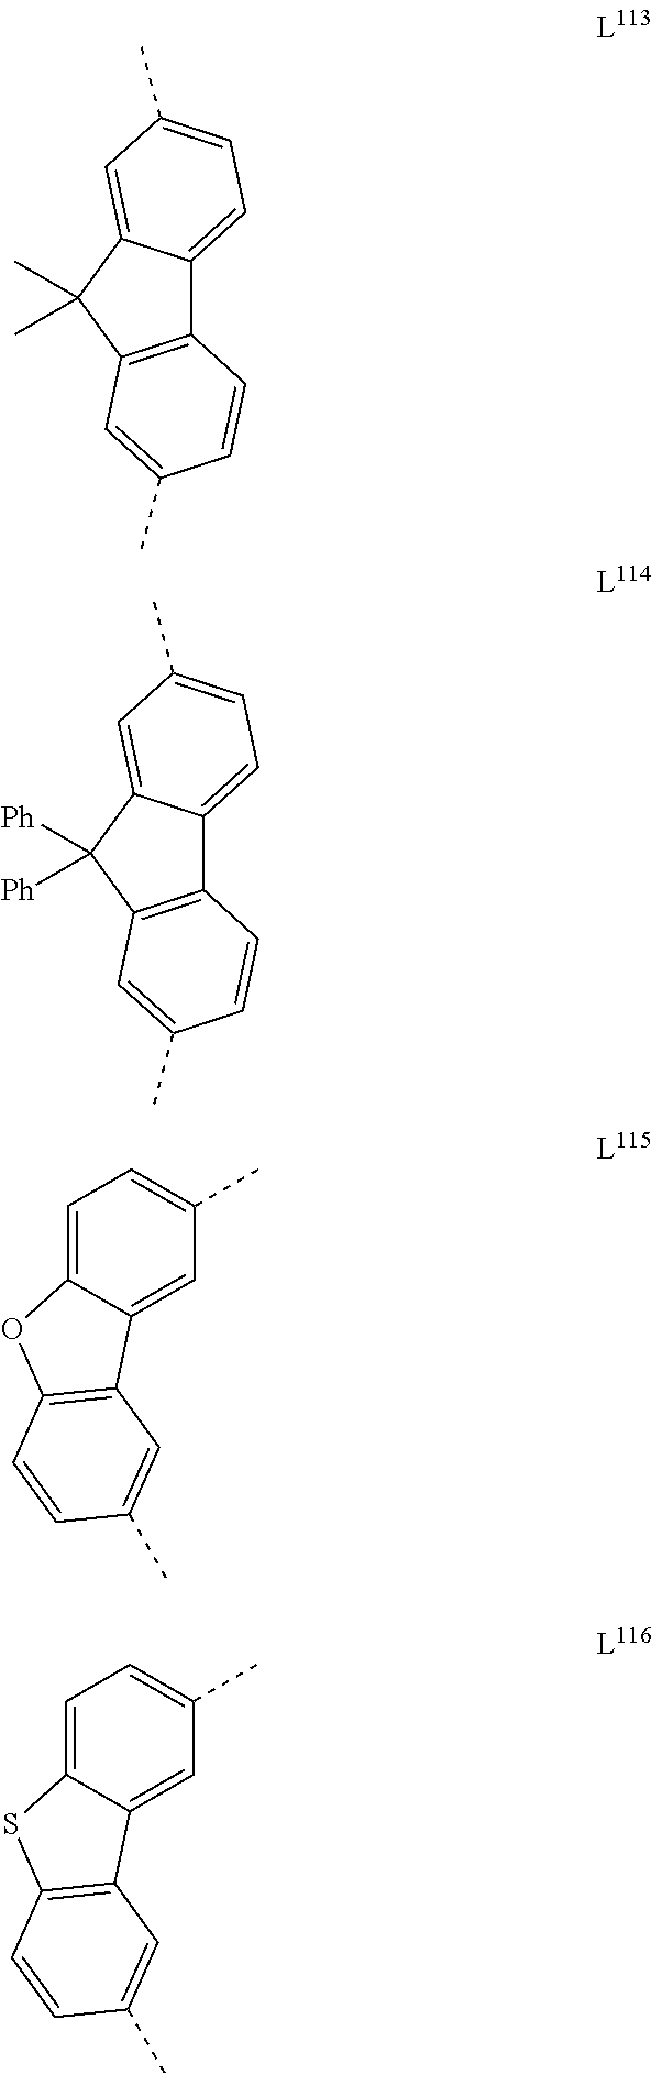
C12=C(C(C)(C)C3=CC(C)=CC=C13)C=C(C)C=C2.C12=C(C([Ph])([Ph])C3=CC(C)=CC=C13)C=C(C)C=C2.C1=C2C(=CC(C)=C1)C1=C(O2)C=CC(C)=C1.C1=C2C(=CC(C)=C1)C1=C(S2)C=CC(C)=C1
